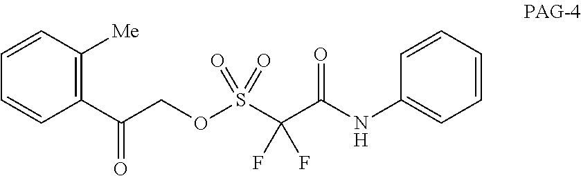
C1(C(COS(=O)(=O)C(C(NC2=CC=CC=C2)=O)(F)F)=O)=C([Me])C=CC=C1
